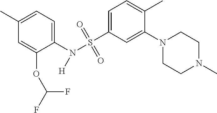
C1(C)=CC=C(N([H])S(C2=CC=C(C)C(N3CCN(C)CC3)=C2)(=O)=O)C(OC(F)F)=C1
